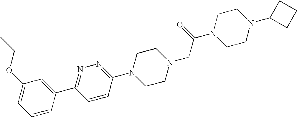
N1=C(C2=CC(OCC)=CC=C2)C=CC(N2CCN(CC(N3CCN(C4CCC4)CC3)=O)CC2)=N1
